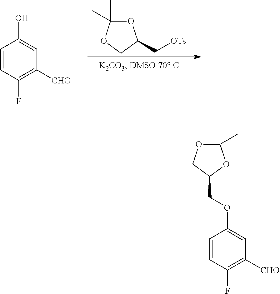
C1=CC(F)=C([CHO])C=C1O.O1C(C)(C)OCC1C[OTs].C1=CC(F)=C([CHO])C=C1OCC1OC(C)(C)OC1
